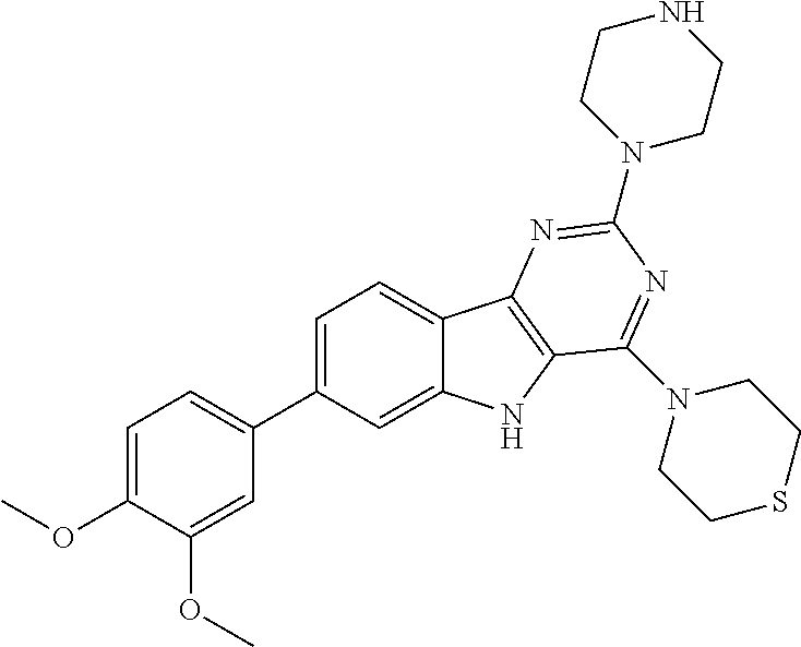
C1=C(OC)C(OC)=CC(C2=CC=C3C(=C2)NC2=C3N=C(N3CCNCC3)N=C2N2CCSCC2)=C1
